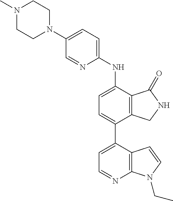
N1(C)CCN(C2=CC=C(NC3=CC=C(C4=CC=NC5=C4C=CN5CC)C4=C3C(=O)NC4)N=C2)CC1
